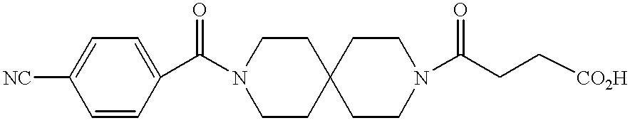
C1([NC])=CC=C(C(N2CCC3(CC2)CCN(C(CC[CO2H])=O)CC3)=O)C=C1
